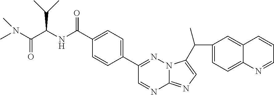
C(NC(C1=CC=C(C2=NN3C(=NC=C3C(C3=CC=C4C(=C3)C=CC=N4)C)N=C2)C=C1)=O)(C(=O)N(C)C)C(C)C
